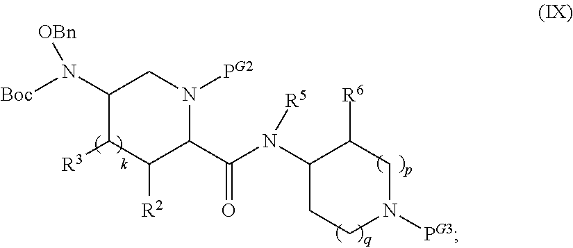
C1(N([Boc])[OBn])C([R3])C([R2])C(C(N(C2CCN([PG3])CC2[R6])[R5])=O)N([PG2])C1
